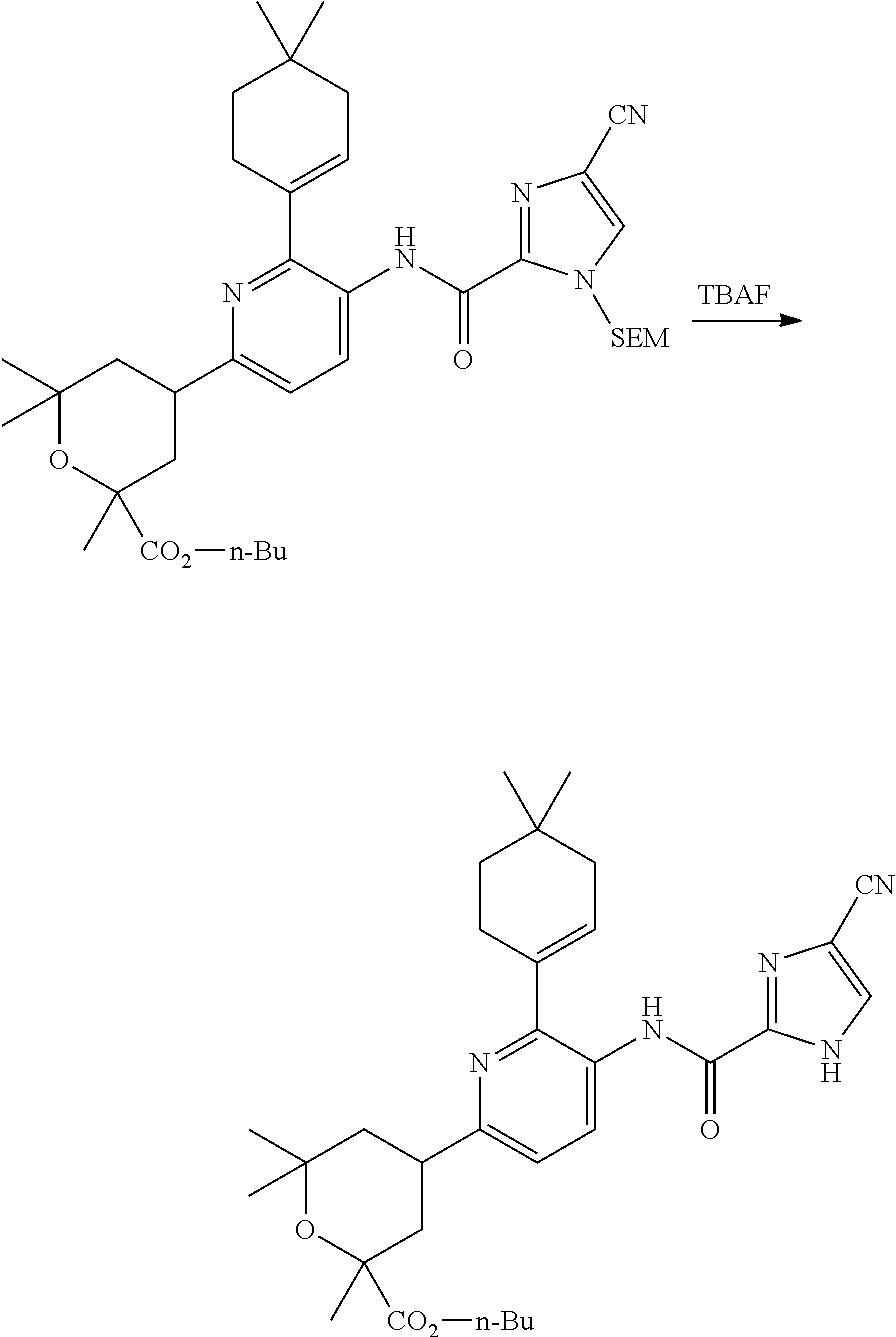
N1=C(C2=CCC(C)(C)CC2)C(NC(=O)C2=NC([CN])=CN2[SEM])=CC=C1C1CC(C)([CO2][n-Bu])OC(C)(C)C1.[TBAF].N1=C(C2=CCC(C)(C)CC2)C(NC(=O)C2=NC([CN])=CN2)=CC=C1C1CC(C)([CO2][n-Bu])OC(C)(C)C1
